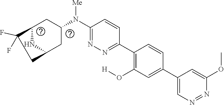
C1(N(C2=NN=C(C3=C(O[H])C=C(C4=CN=NC(OC)=C4)C=C3)C=C2)[Me])CC2C(F)(F)CC(C1)N2
